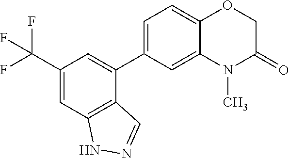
C1=C(C2=CC(C(F)(F)F)=CC3=C2C=NN3)C=C2C(=C1)OCC(=O)N2C
